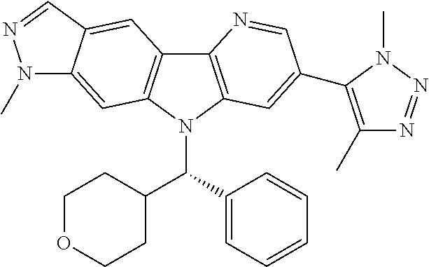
C12=C(N(C(C3=CC=CC=C3)C3CCOCC3)C3=C1C=C1C(=C3)N(C)N=C1)C=C(C1=C(C)N=NN1C)C=N2
